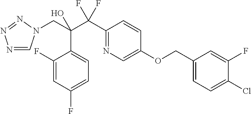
N1=CN(CC(C(C2=NC=C(OCC3=CC=C(Cl)C(F)=C3)C=C2)(F)F)(O)C2=CC=C(F)C=C2F)N=N1
